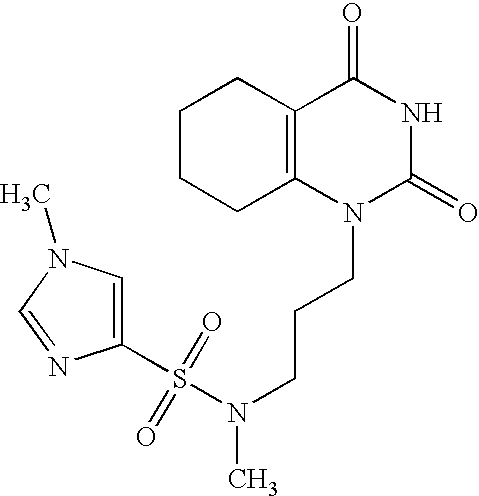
C1CCC2=C(C1)C(=O)NC(=O)N2CCCN(S(C1=CN(C)C=N1)(=O)=O)C
